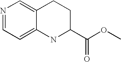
N1=CC=C2C(=C1)CCC(C(OC)=O)N2
